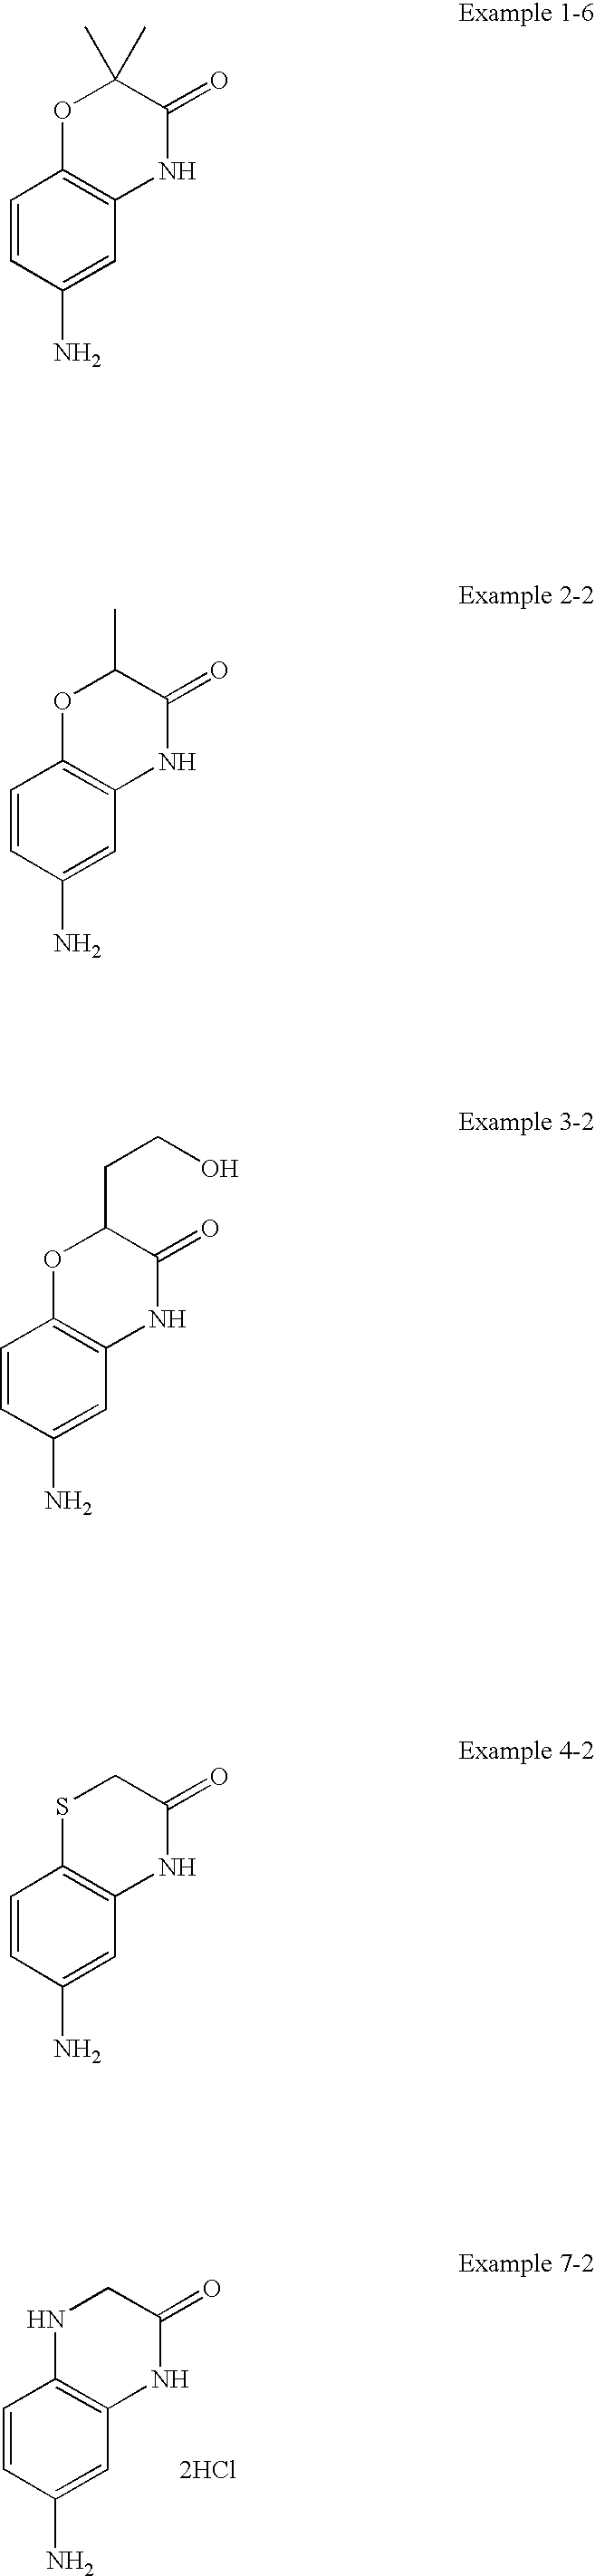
C1NC2=C(C=C(N)C=C2)NC1=O.[2HCl].C1(C)(C)OC2=C(C=C(N)C=C2)NC1=O.C1(C)OC2=C(C=C(N)C=C2)NC1=O.C1(CCO)OC2=C(C=C(N)C=C2)NC1=O.C1SC2=C(C=C(N)C=C2)NC1=O
